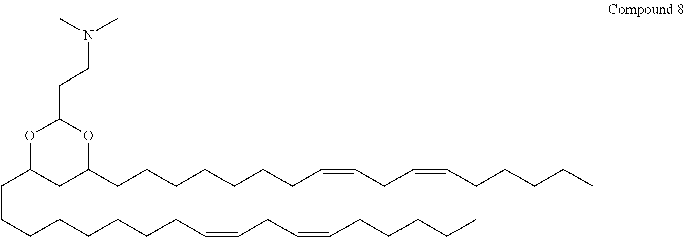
O1C(CCCCCCCCC=CCC=CCCCCC)CC(CCCCCCCC=CCC=CCCCCC)OC1CCN(C)C
